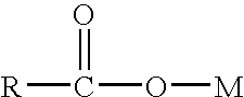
[R]C(=O)O[M]
